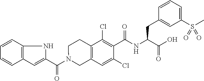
C1(C(N2CC3=C(CC2)C(Cl)=C(C(NC(C(O)=O)CC2=CC(S(C)(=O)=O)=CC=C2)=O)C(Cl)=C3)=O)=CC2=C(N1)C=CC=C2
